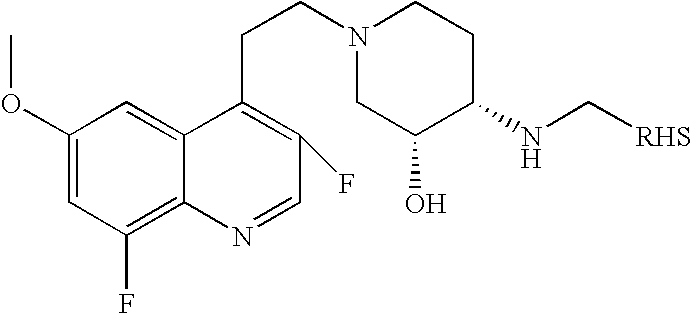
C1(OC)=CC(F)=C2C(=C1)C(CCN1CC(O)C(NC[RHS])CC1)=C(F)C=N2
